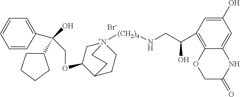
[Br-].C1=CC(C(O)(COC2C[N+]3([(CH2)4]NCC(O)C4=C5C(=CC(O)=C4)NC(=O)CO5)CCC2CC3)C2CCCC2)=CC=C1
